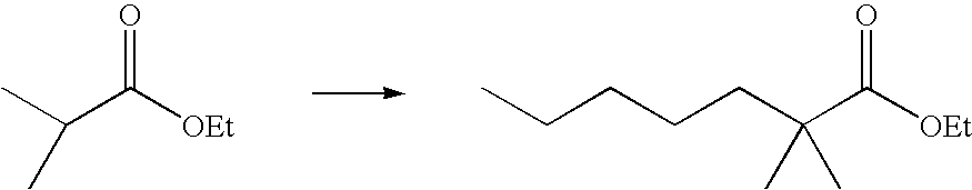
CC(C([OEt])=O)C.C(C(C([OEt])=O)(C)C)CCCC
